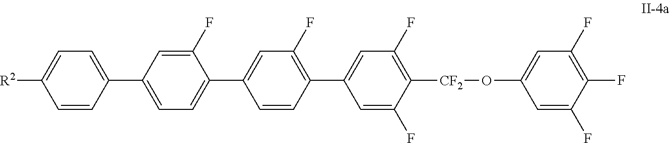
C1=C([R2])C=CC(C2=CC=C(C3=CC(F)=C(C4=CC(F)=C([CF2]OC5=CC(F)=C(F)C(F)=C5)C(F)=C4)C=C3)C(F)=C2)=C1
